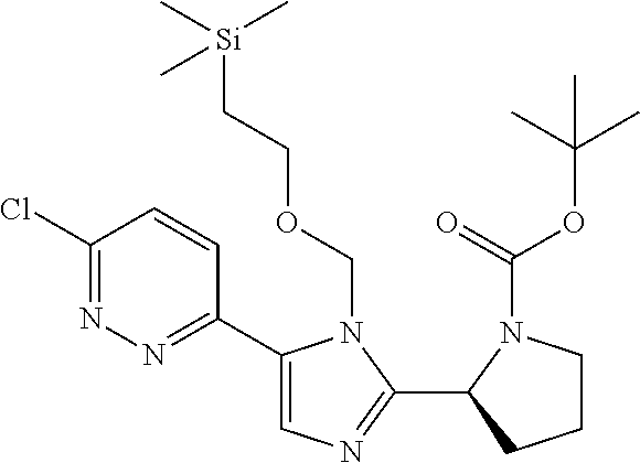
C1(Cl)=NN=C(C2=CN=C(C3CCCN3C(=O)OC(C)(C)C)N2COCC[Si](C)(C)C)C=C1
